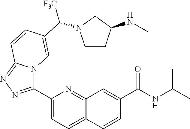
C1=C(C2=NN=C3N2C=C(C([F3C])N2CCC(NC)C2)C=C3)N=C2C(=C1)C=CC(C(NC(C)C)=O)=C2
